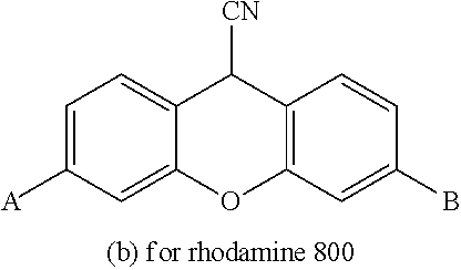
C12=CC([A])=CC=C1C([CN])C1=C(O2)C=C(B)C=C1
